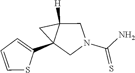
C12([H])CC1(C1=CC=CS1)CN(C(N)=S)C2
